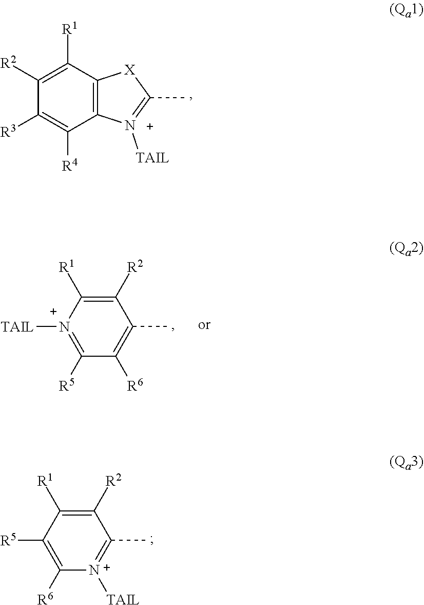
C1([R3])=C([R4])C2=C(C([R1])=C1[R2])[X]C(C)=[N+]2[TAIL].C1([R2])=C([R1])[N+]([TAIL])=C([R5])C([R6])=C1C.C1([R2])=C([R1])C([R5])=C([R6])[N+]([TAIL])=C1C
